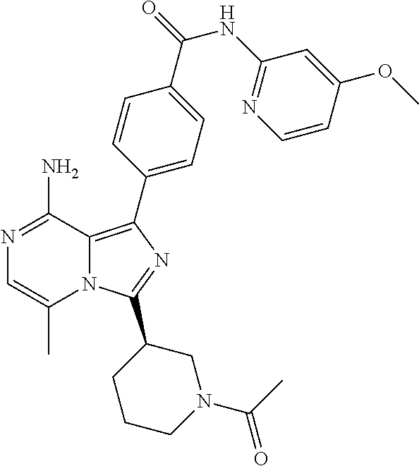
N12C(=C(C3=CC=C(C(=O)NC4=NC=CC(OC)=C4)C=C3)N=C1C1CCCN(C(C)=O)C1)C(N)=NC=C2C
